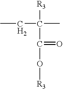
CCC(C)([R3])C(=O)O[R3]
